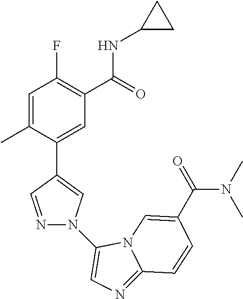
C1=C(C)C(C2=CN(C3=CN=C4N3C=C(C(=O)N(C)C)C=C4)N=C2)=CC(C(=O)NC2CC2)=C1F
